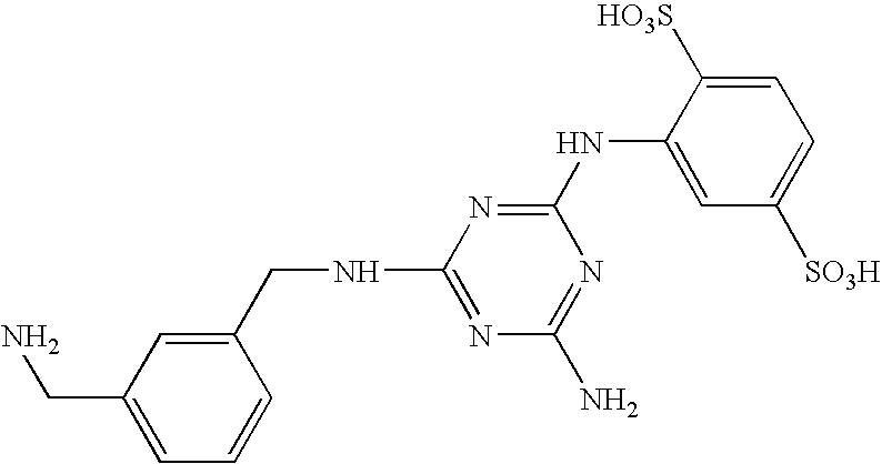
N(C1=NC(NCC2=CC(CN)=CC=C2)=NC(N)=N1)C1=CC([SO3H])=CC=C1[HO3S]
